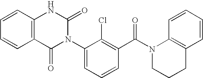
C1=CC2=C(C=C1)C(=O)N(C1=CC=CC(C(=O)N3CCCC4=C3C=CC=C4)=C1Cl)C(=O)N2
